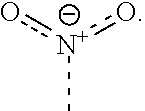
on(o)C
